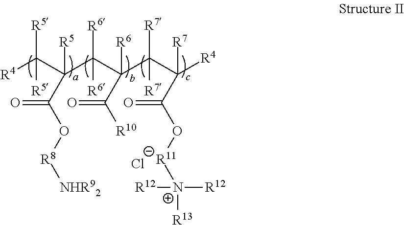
[R4]C(C(C(C(C(C([R4])([R7])C(O[R11][N+]([R13])([R12])[R12])=O)([R7])[R7])(C([R10])=O)[R6])([R6])[R6])([R5])C(O[R8][NHR92])=O)([R5])[R5].Cl
